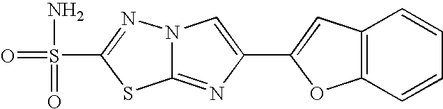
C12=NC(C3=CC4=C(C=CC=C4)O3)=CN1N=C(S(=O)(N)=O)S2
